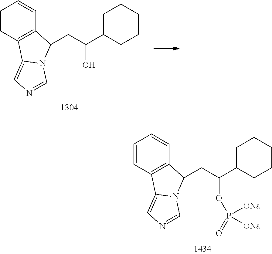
C1=CC2=C(C=C1)C(CC(C1CCCCC1)O)N1C2=CN=C1.C1=CC2=C(C=C1)C(CC(C1CCCCC1)OP(=O)([ONa])[ONa])N1C2=CN=C1
